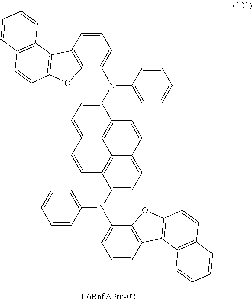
C1=CC2=C(C(N(C3=CC=C4C5=C3C=CC3=CC=C(N(C6=CC=CC7=C6OC6=C7C7=C(C=C6)C=CC=C7)C6=CC=CC=C6)C(=C53)C=C4)C3=CC=CC=C3)=C1)OC1=C2C2=C(C=C1)C=CC=C2
